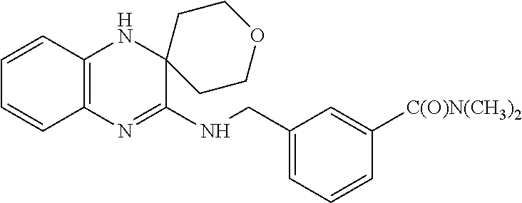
C1=CC2=C(C=C1)N=C(NCC1=CC=CC([C(O)N(CH3)2])=C1)C1(N2)CCOCC1
